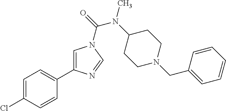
C1=C(Cl)C=CC(C2=CN(C(=O)N(C3CCN(CC4=CC=CC=C4)CC3)C)C=N2)=C1
